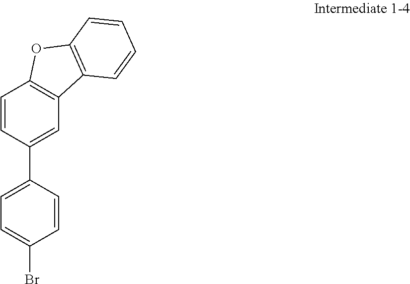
C1=CC(C2=CC=C(Br)C=C2)=CC2=C1OC1=C2C=CC=C1
